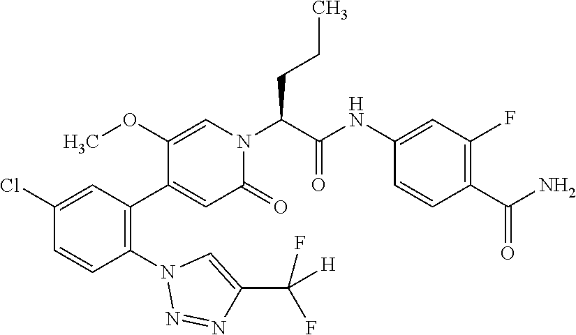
C1(OC)=CN(C(C(NC2=CC(F)=C(C(N)=O)C=C2)=O)CCC)C(=O)C=C1C1=C(N2N=NC(C([H])(F)F)=C2)C=CC(Cl)=C1
